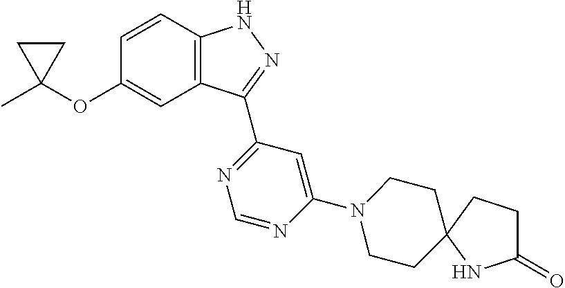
C1C(C)(OC2=CC3=C(C=C2)NN=C3C2=NC=NC(N3CCC4(CC3)CCC(=O)N4)=C2)C1
